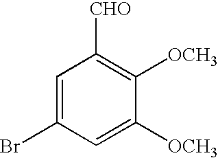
C1=C(Br)C=C([OCH3])C([OCH3])=C1[CHO]
